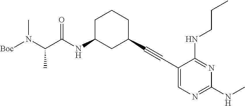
[Boc]N(C(C(NC1CC(C#CC2=CN=C(NC)N=C2NCCC)CCC1)=O)C)C
